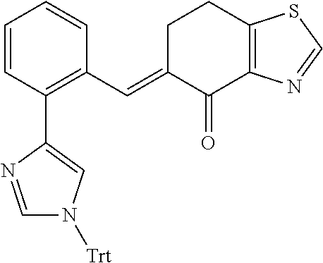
C1=CC(C2=CN([Trt])C=N2)=C(C=C2C(=O)C3=C(CC2)SC=N3)C=C1
